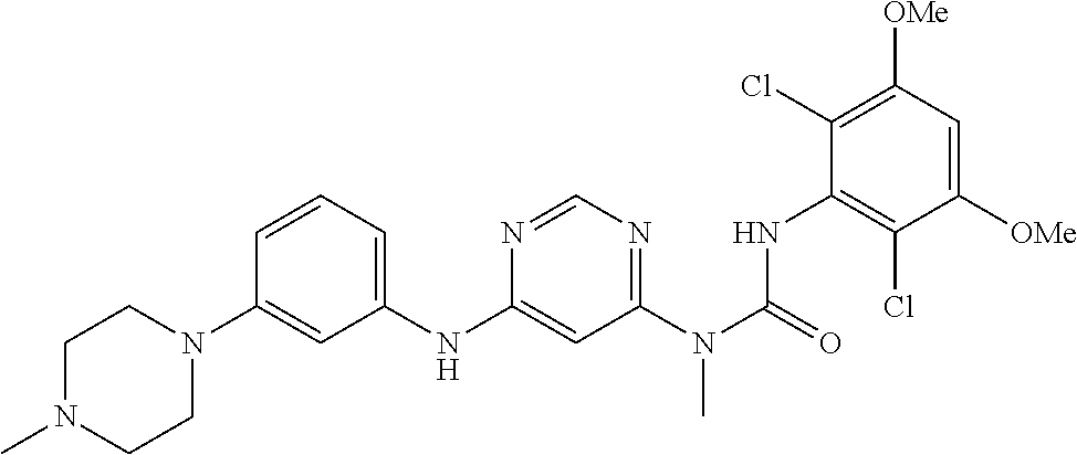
C1([OMe])=CC([OMe])=C(Cl)C(NC(N(C2=NC=NC(NC3=CC=CC(N4CCN(C)CC4)=C3)=C2)C)=O)=C1Cl
